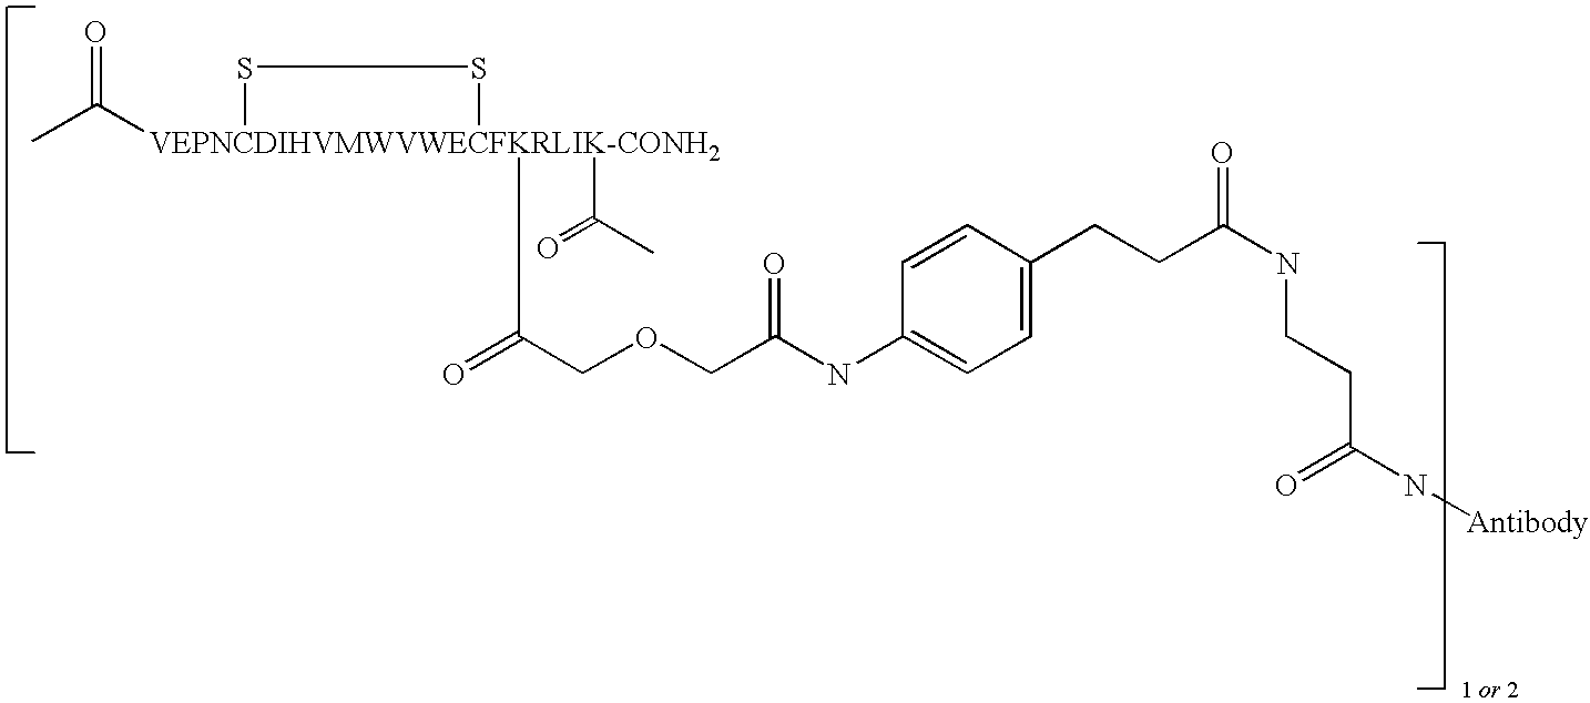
CC([VEPNCDIHVMWVWECFKRLIK-CONH2]1(C(=O)C)(C(COCC(=O)NC2=CC=C(CCC(=O)NCCC(=O)N[Antibody])C=C2)=O)SS1)=O
